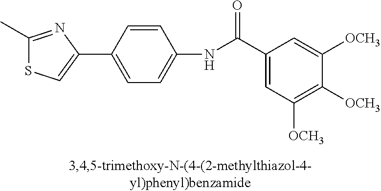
C1(C)=NC(C2=CC=C(NC(C3=CC([OCH3])=C([OCH3])C([OCH3])=C3)=O)C=C2)=CS1
